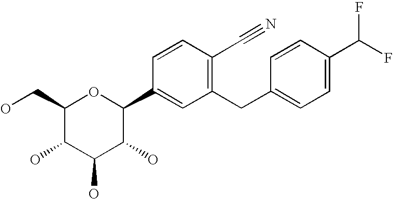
C1(CO)C(O)C(O)C(O)C(C2=CC(CC3=CC=C(C(F)F)C=C3)=C(C#N)C=C2)O1
